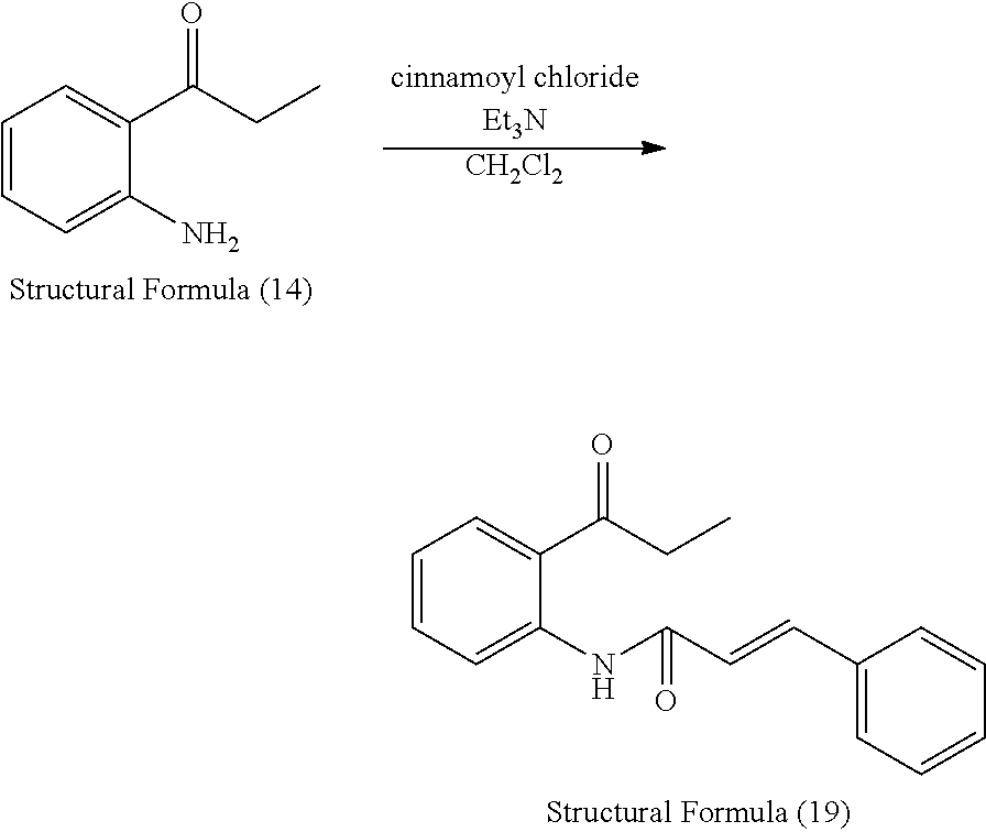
[CH2Cl2].C1=CC=C(N)C(C(CC)=O)=C1.C1=CC=C(NC(C=CC2=CC=CC=C2)=O)C(C(CC)=O)=C1
